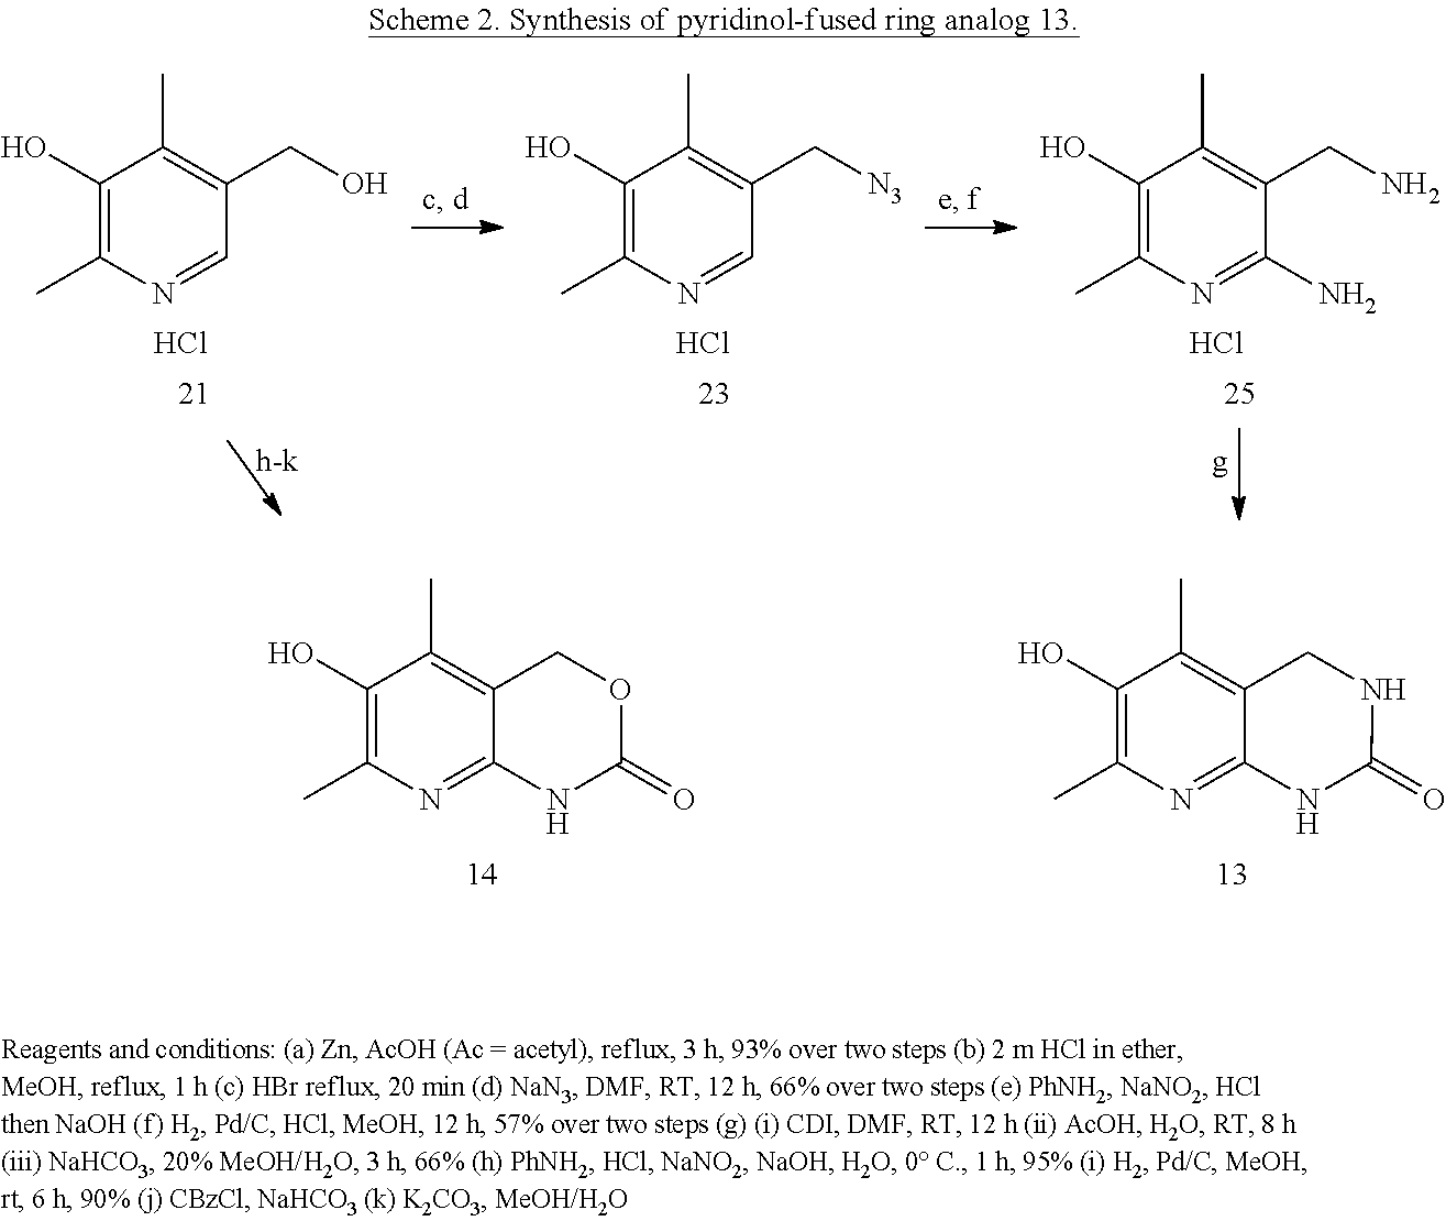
C1(O)=C(C)N=CC(CO)=C1C.C1(O)=C(C)N=CC(C[N3])=C1C.C1(O)=C(C)N=C(N)C(CN)=C1C.Cl.Cl.Cl.C1(O)=C(C)N=C2C(=C1C)COC(=O)N2.C1(O)=C(C)N=C2C(=C1C)CNC(=O)N2
